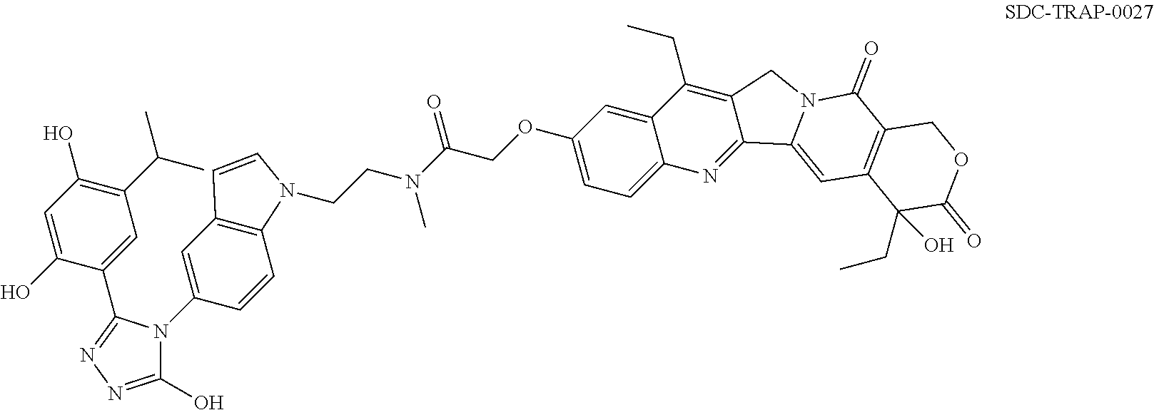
C1=C(O)C(C2=NN=C(O)N2C2=CC3=C(C=C2)N(CCN(C(COC2=CC=C4C(=C2)C(CC)=C2C(=N4)C4=CC5=C(C(=O)N4C2)COC(=O)C5(CC)O)=O)C)C=C3)=CC(C(C)C)=C1O
